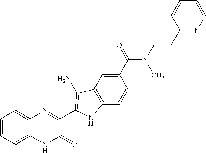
C1=C2C(=CC=C1)N=C(C1=C(N)C3=C(C=CC(C(=O)N(CCC4=NC=CC=C4)C)=C3)N1)C(=O)N2
